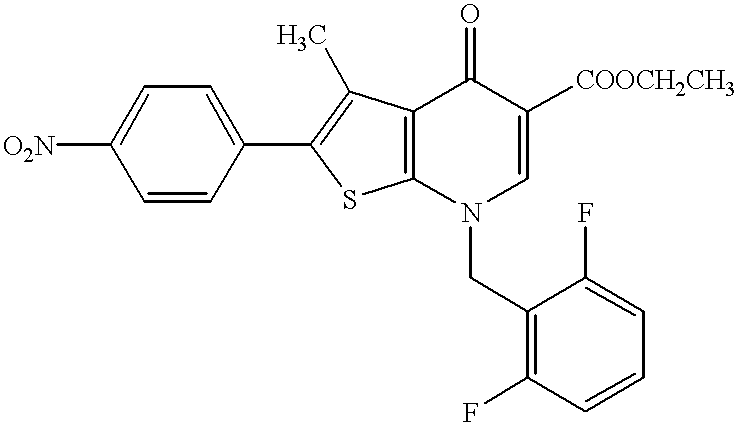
C1=CC(C2=C(C)C3=C(S2)N(CC2=C(F)C=CC=C2F)C=C([COOCH2CH3])C3=O)=CC=C1[O2N]
